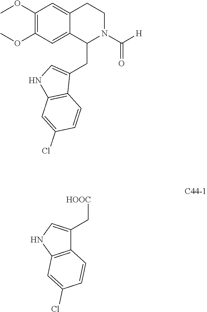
C1(OC)=C(OC)C=C2C(=C1)CCN(C([H])=O)C2CC1=CNC2=C1C=CC(Cl)=C2.C12=C(NC=C1C[HOOC])C=C(Cl)C=C2
